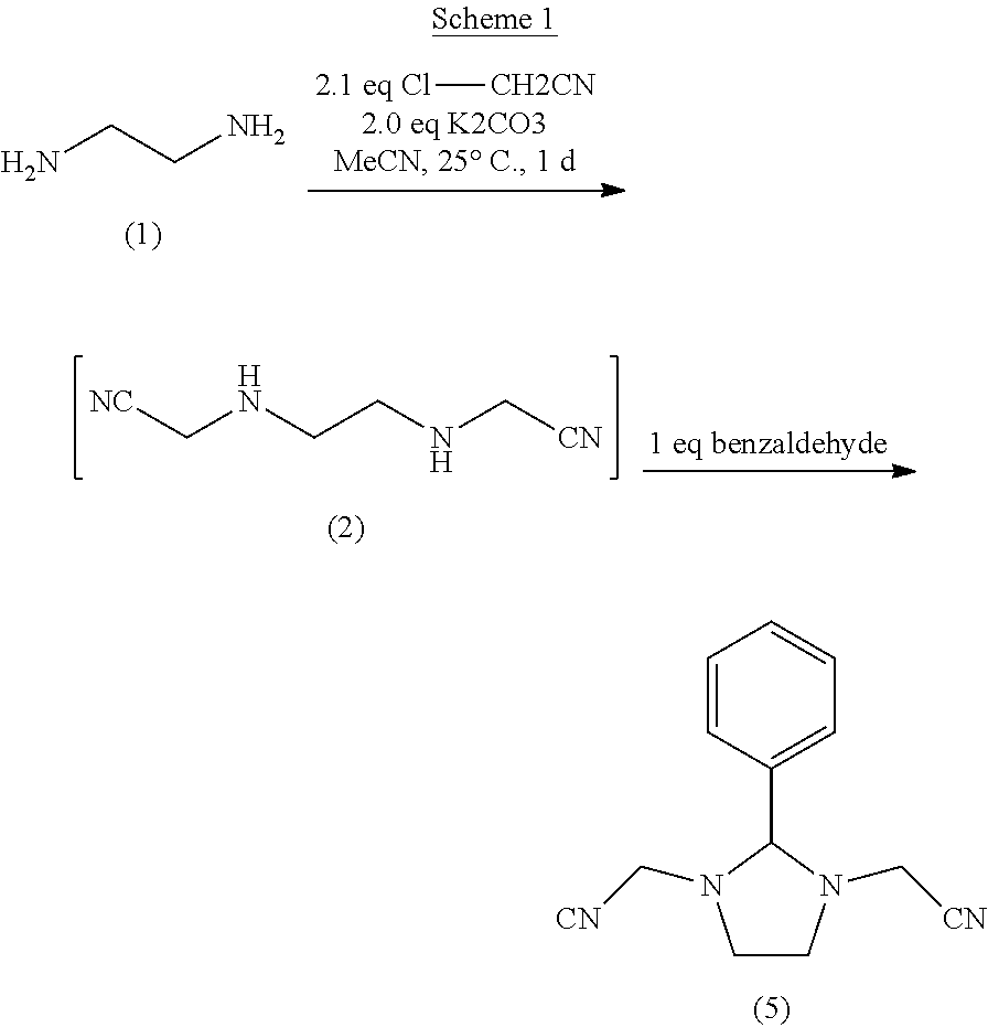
[2.1 eq Cl][CH2CN].NCCN.[NC]CNCCNC[CN].C1=CC(C2N(C[CN])CCN2C[CN])=CC=C1
